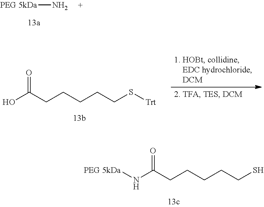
N(C(CCCCCS)=O)[PEG 5kDa].[PEG 5kDa]N.OC(CCCCCS[Trt])=O
